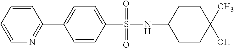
C1=CC=CC(C2=CC=C(S(=O)(=O)NC3CCC(C)(O)CC3)C=C2)=N1
